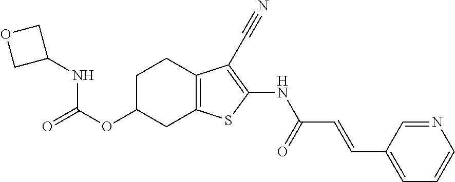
O(C1CC2=C(CC1)C(C#N)=C(NC(C=CC1=CC=CN=C1)=O)S2)C(=O)NC1COC1
